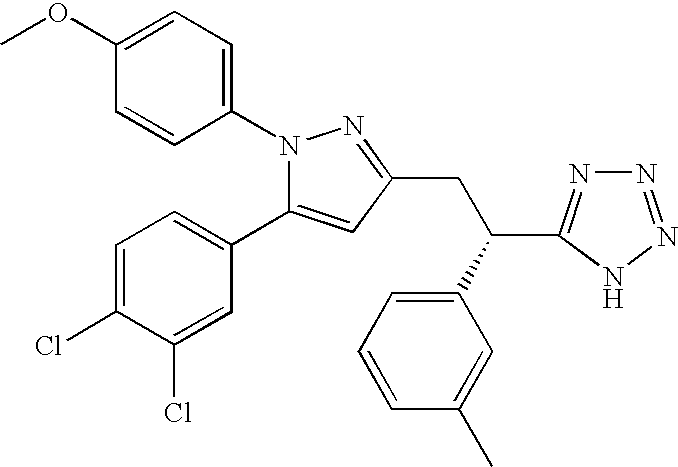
C1(OC)=CC=C(N2N=C(CC(C3=CC=CC(C)=C3)C3=NN=NN3)C=C2C2=CC=C(Cl)C(Cl)=C2)C=C1
